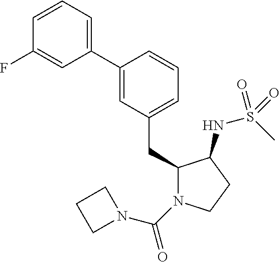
C1(C2=CC=CC(F)=C2)=CC(CC2N(C(N3CCC3)=O)CCC2NS(C)(=O)=O)=CC=C1
